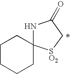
C1CCCC2(C1)NC(=O)C[SO2]2
